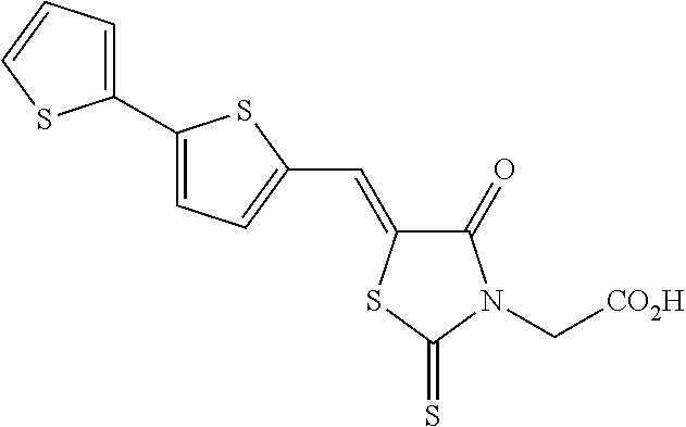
C1(=O)C(=CC2=CC=C(C3=CC=CS3)S2)SC(=S)N1C[CO2H]
